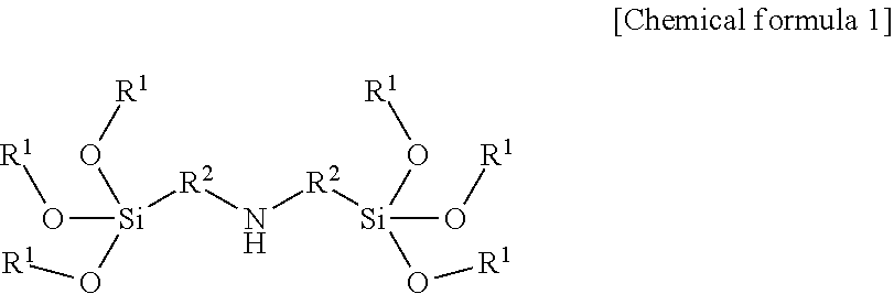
N([R2][Si](O[R1])(O[R1])O[R1])[R2][Si](O[R1])(O[R1])O[R1]
